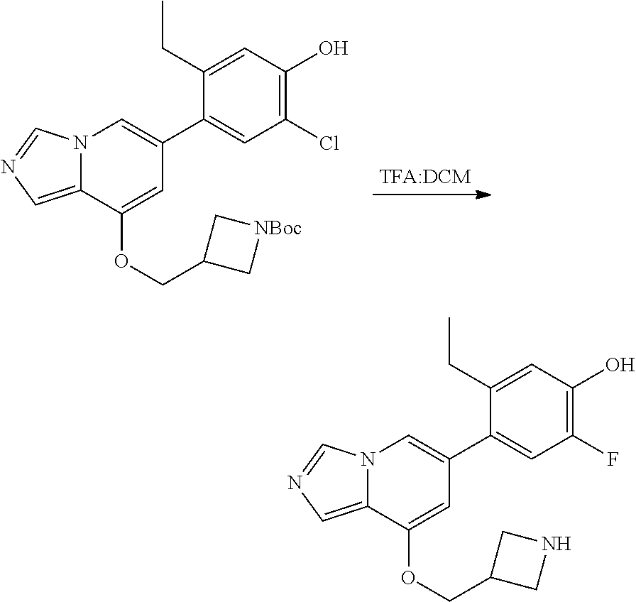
N12C(=CN=C1)C(OCC1C[NBoc]C1)=CC(C1=CC(Cl)=C(O)C=C1CC)=C2.N12C(=CN=C1)C(OCC1CNC1)=CC(C1=CC(F)=C(O)C=C1CC)=C2
